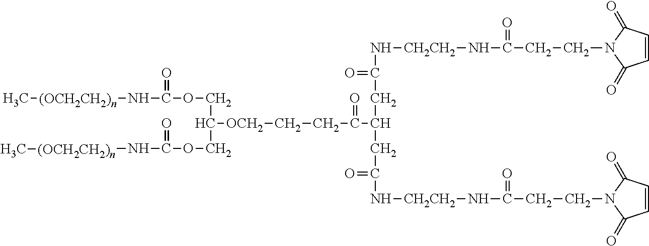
C(N[CH2CH2]NC(CCN1C(=O)C=CC1=O)=O)(=O)CC(C(CC[OCH2]C(COC(N[(OCH2CH2)n]C)=O)COC(=O)N[(OCH2CH2)n]C)=O)CC(N[CH2CH2]NC(CCN1C(=O)C=CC1=O)=O)=O
